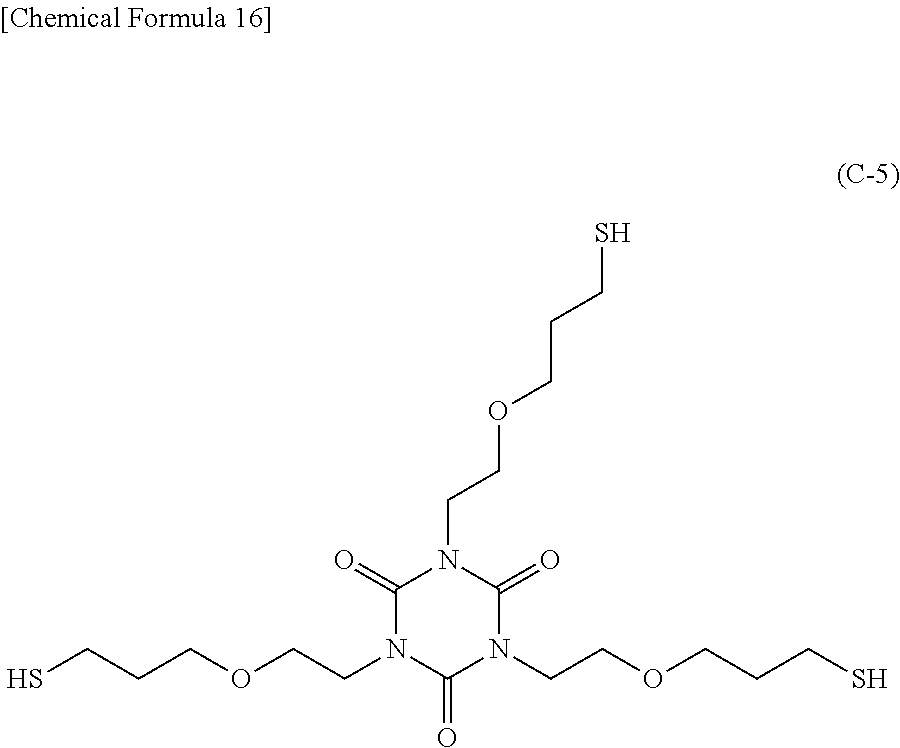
C1(=O)N(CCOCCCS)C(=O)N(CCOCCCS)C(=O)N1CCOCCCS
